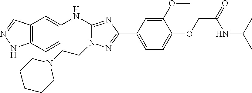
C12=C(C=CC(NC3=NC(C4=CC=C(OCC(NC(C)C)=O)C(OC)=C4)=NN3CCN3CCCCC3)=C1)NN=C2
